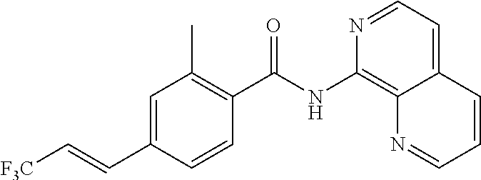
C1=CC(C(NC2=C3C(=CC=N2)C=CC=N3)=O)=C(C)C=C1C=C[F3C]
